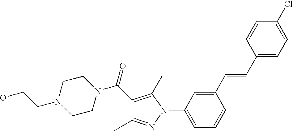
C1(C(=O)N2CCN(CCO)CC2)=C(C)N(C2=CC=CC(C=CC3=CC=C(Cl)C=C3)=C2)N=C1C
